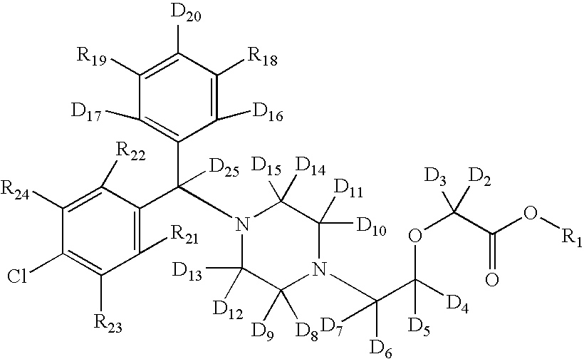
C1([R24])=C([R22])C(C(C2=C([D17])C([R19])=C([D20])C([R18])=C2[D16])([D25])N2C([D13])([D12])C([D9])([D8])N(C(C([D4])(OC([D2])([D3])C(O[R1])=O)[D5])([D6])[D7])C([D10])([D11])C2([D15])[D14])=C([R21])C([R23])=C1Cl
